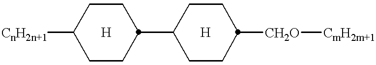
C1([CnH2n+1])CCC(C2CCC([CH2O][CmH2m+1])CC2)CC1
